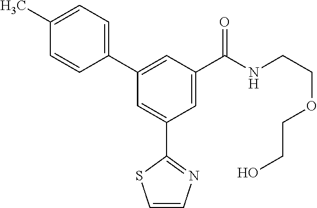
C1=CN=C(C2=CC(C3=CC=C(C)C=C3)=CC(C(NCCOCCO)=O)=C2)S1
